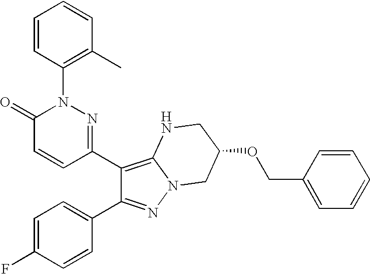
C1(C2=C3N(N=C2C2=CC=C(F)C=C2)CC(OCC2=CC=CC=C2)CN3)=NN(C2=C(C)C=CC=C2)C(=O)C=C1
